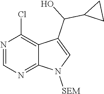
N1=CN=C2C(=C1Cl)C(C(O)C1CC1)=CN2[SEM]
